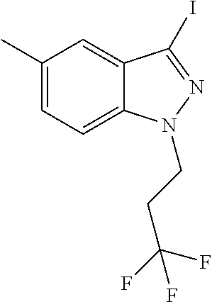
C(CN1C2=CC=C(C)C=C2C(I)=N1)C(F)(F)F
